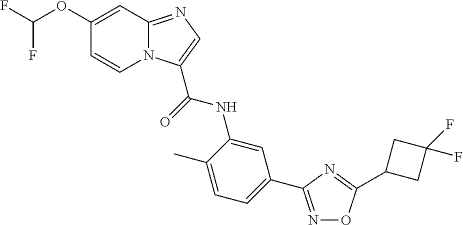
C1=C(C)C(NC(=O)C2=CN=C3N2C=CC(OC(F)F)=C3)=CC(C2=NOC(C3CC(F)(F)C3)=N2)=C1
